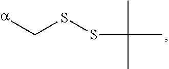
C(SSC(C)(C)C)[a]
